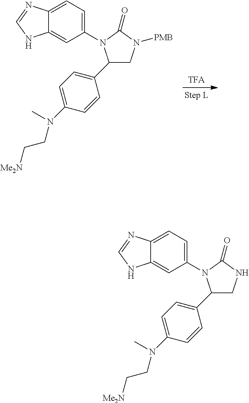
C1(C2CN([PMB])C(=O)N2C2=CC=C3C(=C2)NC=N3)=CC=C(N(CC[Me2N])C)C=C1.C1(C2CNC(=O)N2C2=CC=C3C(=C2)NC=N3)=CC=C(N(CC[Me2N])C)C=C1
